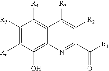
C1([R5])=C([R6])C(O)=C2C(=C1[R4])C([R3])=C([R2])C(C([R1])=O)=N2
